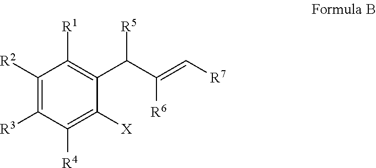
C1([R2])=C([R3])C([R4])=C([X])C(C(C(=C[R7])[R6])[R5])=C1[R1]
